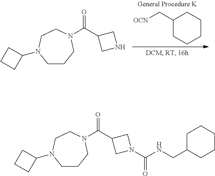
C1CCC(C[OCN])CC1.C1CCN(C(=O)C2CNC2)CCN1C1CCC1.C1CCN(C(=O)C2CN(C(=O)NCC3CCCCC3)C2)CCN1C1CCC1
